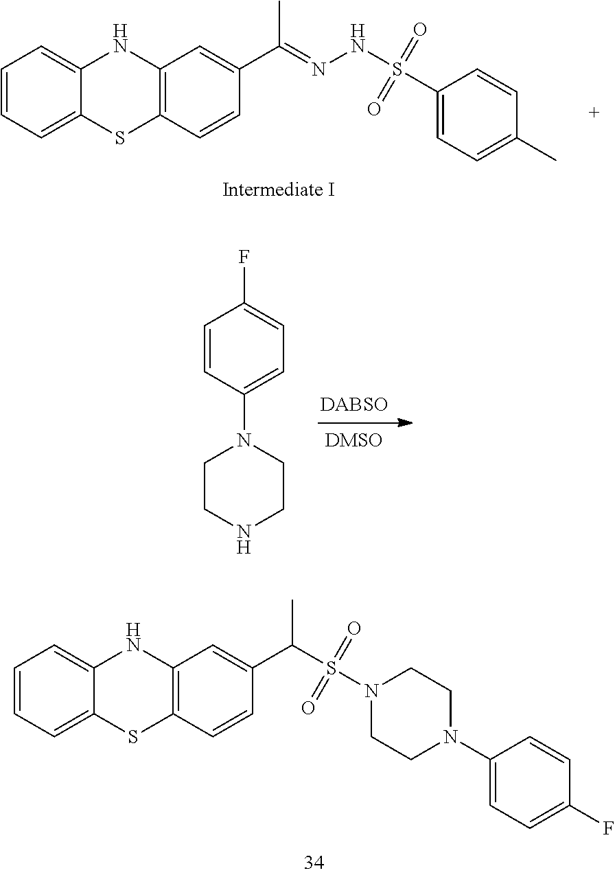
CC(=NNS(=O)(=O)C1=CC=C(C)C=C1)C1=CC2=C(C=C1)SC1=CC=CC=C1N2.[DABSO].C1=CC(N2CCNCC2)=CC=C1F.N1(C2=CC=C(F)C=C2)CCN(S(=O)(=O)C(C2=CC3=C(SC4=CC=CC=C4N3)C=C2)C)CC1
